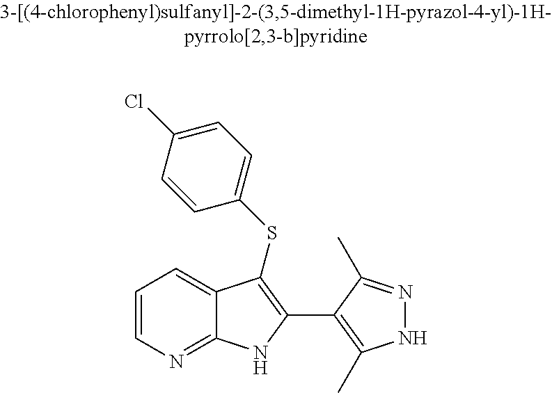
C1=CN=C2C(=C1)C(SC1=CC=C(Cl)C=C1)=C(C1=C(C)NN=C1C)N2
